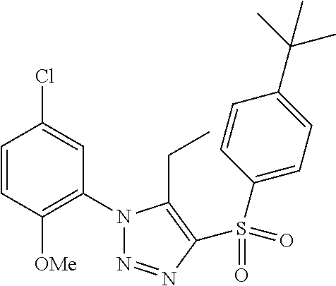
C1=CC([OMe])=C(N2N=NC(S(=O)(C3=CC=C(C(C)(C)C)C=C3)=O)=C2CC)C=C1Cl
